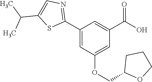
C1(C2=NC=C(C(C)C)S2)=CC(OCC2OCCC2)=CC(C(O)=O)=C1
